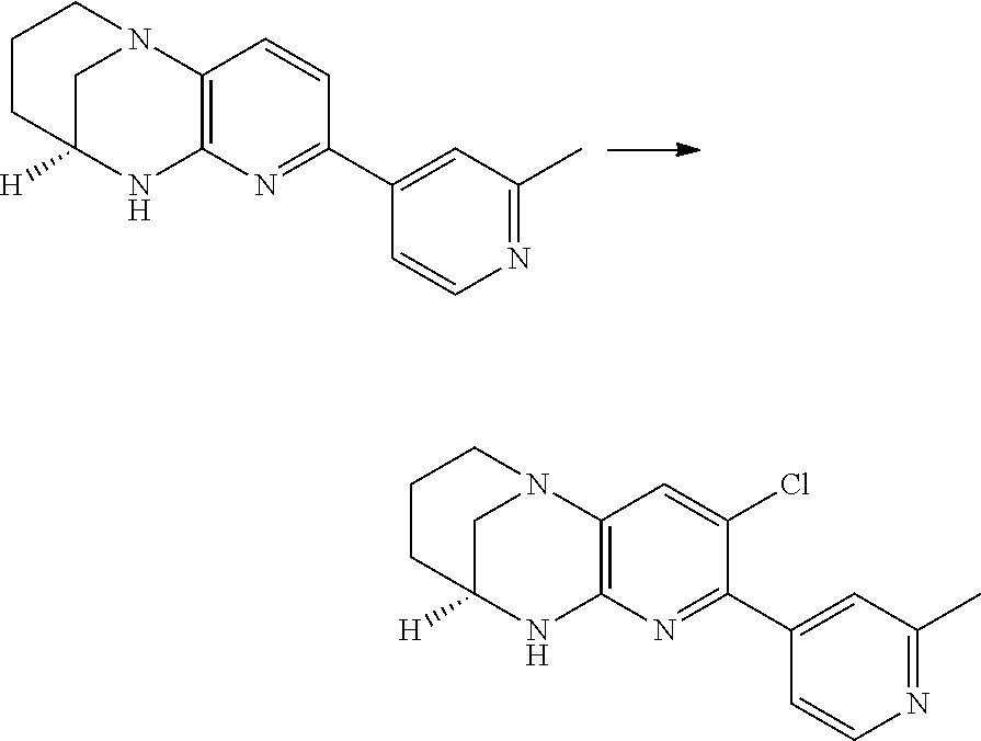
C12([H])NC3=C(N(C1)CCC2)C=CC(C1=CC(C)=NC=C1)=N3.C12([H])NC3=C(N(C1)CCC2)C=C(Cl)C(C1=CC(C)=NC=C1)=N3
